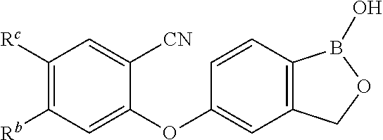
C1([Rc])=C([Rb])C=C(OC2=CC3=C(C=C2)B(O)OC3)C([CN])=C1
